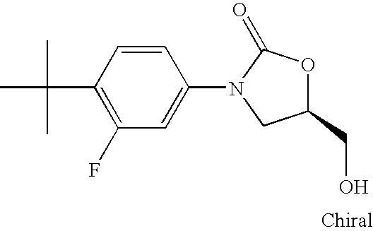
C1=C(N2C(=O)OC(CO)C2)C=CC(C(C)(C)C)=C1F
